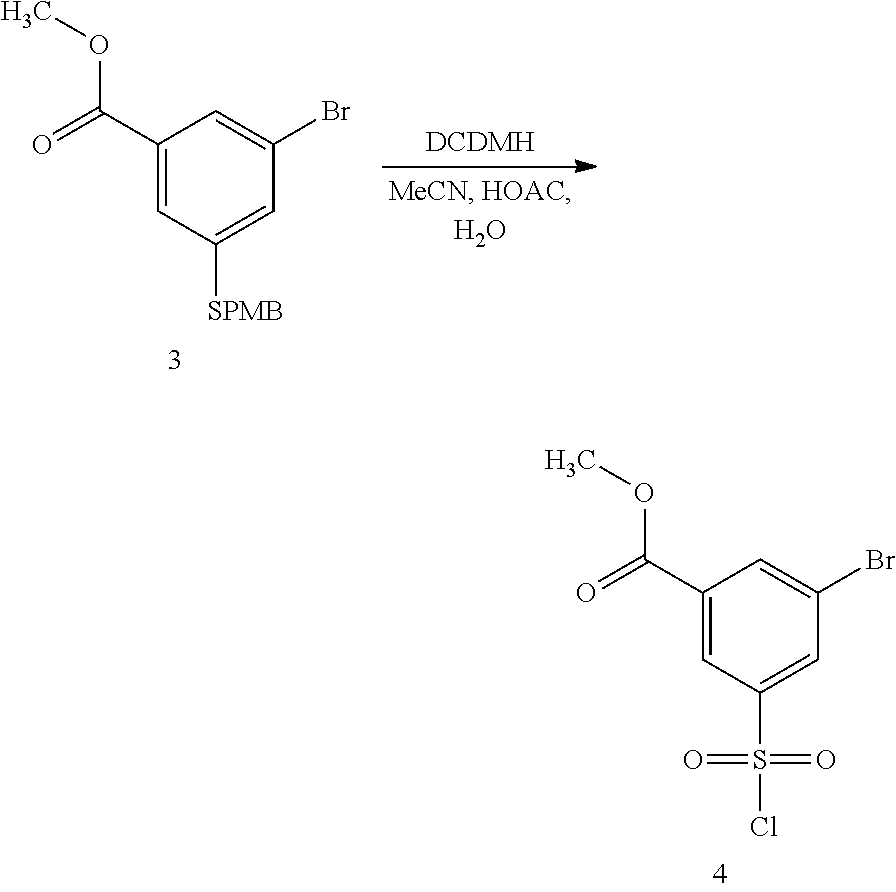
C1(C(=O)OC)=CC([SPMB])=CC(Br)=C1.C1(C(=O)OC)=CC(S(Cl)(=O)=O)=CC(Br)=C1
